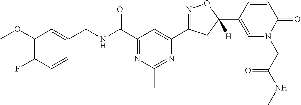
C1(CNC(C2=NC(C)=NC(C3=NOC(C4=CN(CC(NC)=O)C(=O)C=C4)([H])C3)=C2)=O)=CC(OC)=C(F)C=C1
